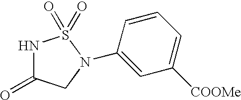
N1C(=O)CN(C2=CC([COOMe])=CC=C2)S1(=O)=O
